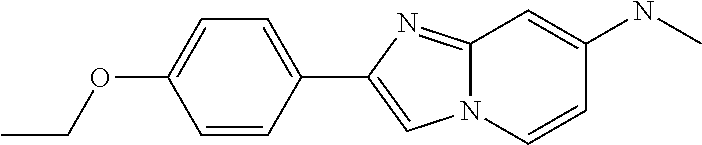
C1=CC(C2=CN3C(=N2)C=C(NC)C=C3)=CC=C1OCC
